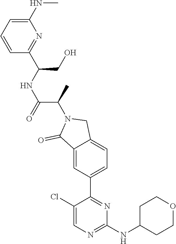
C1(Cl)=CN=C(NC2CCOCC2)N=C1C1=CC=C2C(=C1)C(=O)N(C(C)C(=O)NC(CO)C1=NC(NC)=CC=C1)C2
